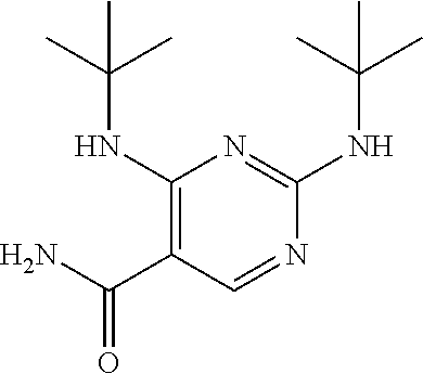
C1(NC(C)(C)C)=C(C(N)=O)C=NC(NC(C)(C)C)=N1
